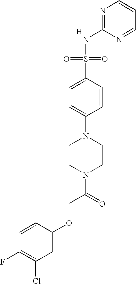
[H].N1=CC=CN=C1NS(=O)(=O)C1=CC=C(N2CCN(C(COC3=CC(Cl)=C(F)C=C3)=O)CC2)C=C1
